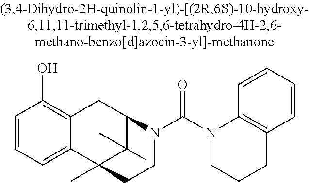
C1=CC=C2C(=C1O)CC1C(C)(C)C2(C)CCN1C(N1CCCC2=C1C=CC=C2)=O
